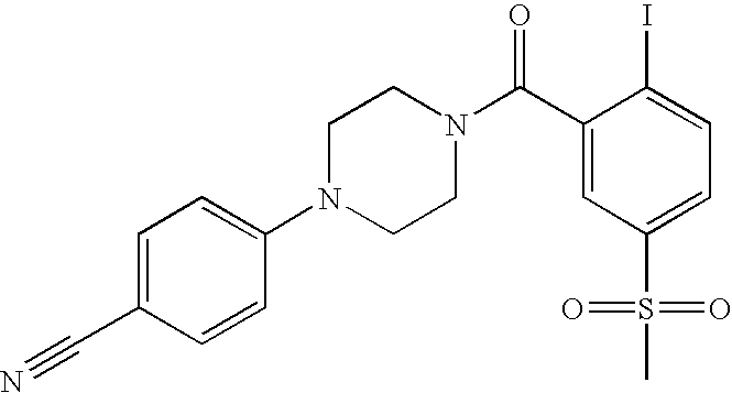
C1=C(C#N)C=CC(N2CCN(C(C3=CC(S(=O)(=O)C)=CC=C3I)=O)CC2)=C1
